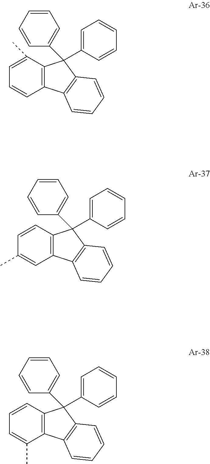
C1=CC=CC=C1C1(C2=CC=CC=C2)C2=C(C=CC=C2C)C2=C1C=CC=C2.C1=CC=CC=C1C1(C2=CC=CC=C2)C2=C(C=C(C)C=C2)C2=C1C=CC=C2.C1=CC=CC=C1C1(C2=CC=CC=C2)C2=C(C(C)=CC=C2)C2=C1C=CC=C2
